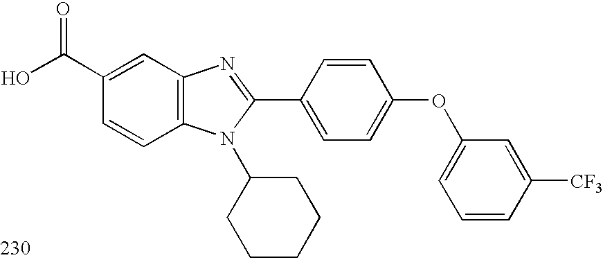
OC(C1=CC2=C(C=C1)N(C1CCCCC1)C(C1=CC=C(OC3=CC=CC([CF3])=C3)C=C1)=N2)=O
